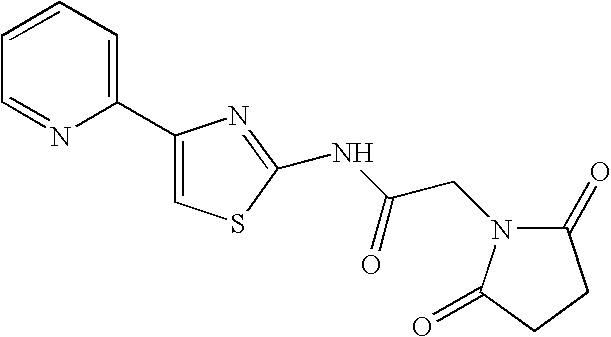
C1(C2=CSC(NC(CN3C(=O)CCC3=O)=O)=N2)=CC=CC=N1
